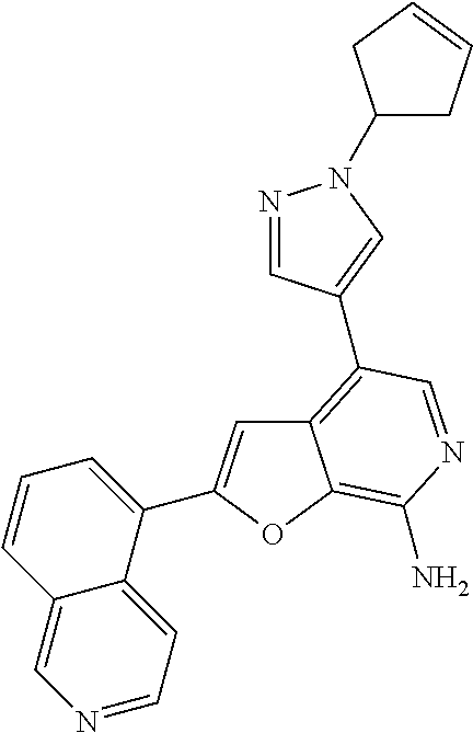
C12=C(C3=CN(C4CC=CC4)N=C3)C=NC(N)=C1OC(C1=CC=CC3=CN=CC=C13)=C2
